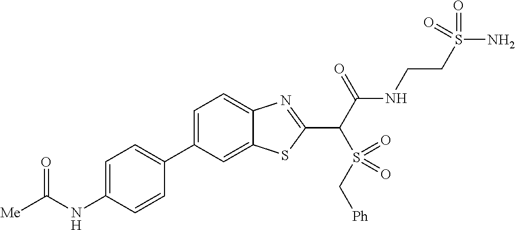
C1(C2=CC=C(NC([Me])=O)C=C2)=CC=C2C(=C1)SC(C(C(NCCS(N)(=O)=O)=O)S(=O)(C[Ph])=O)=N2
